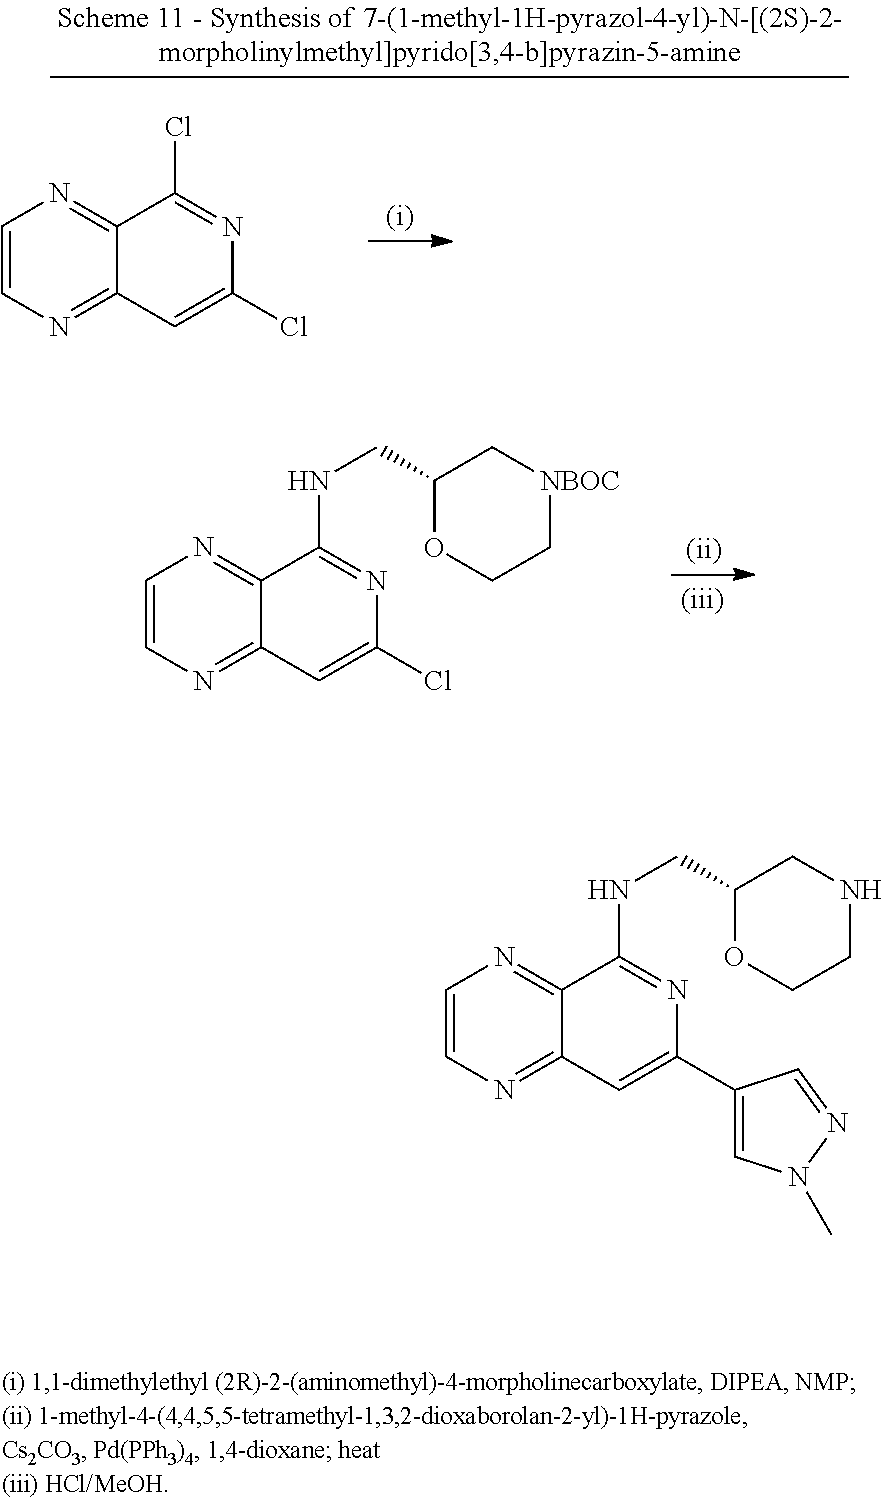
C1=CN=C2C(=N1)C(Cl)=NC(Cl)=C2.C1=CN=C2C(=N1)C(NCC1OCC[NBOC]C1)=NC(Cl)=C2.C1=CN=C2C(=N1)C(NCC1OCCNC1)=NC(C1=CN(C)N=C1)=C2
